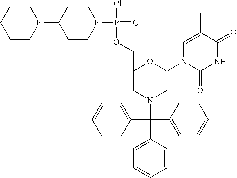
C1(C(C2=CC=CC=C2)(N2CC(N3C(=O)NC(=O)C(C)=C3)OC(COP(Cl)(=O)N3CCC(N4CCCCC4)CC3)C2)C2=CC=CC=C2)=CC=CC=C1
